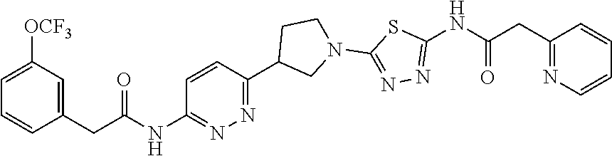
C1=CC(CC(NC2=NN=C(C3CN(C4=NN=C(NC(CC5=NC=CC=C5)=O)S4)CC3)C=C2)=O)=CC([OCF3])=C1
